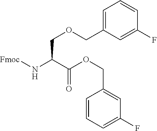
[Fmoc]NC(C(OCC1=CC(F)=CC=C1)=O)COCC1=CC=CC(F)=C1
